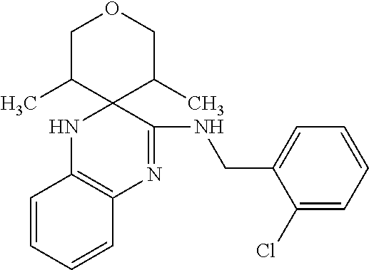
C1C(C)C2(C(C)CO1)NC1=C(N=C2NCC2=CC=CC=C2Cl)C=CC=C1
